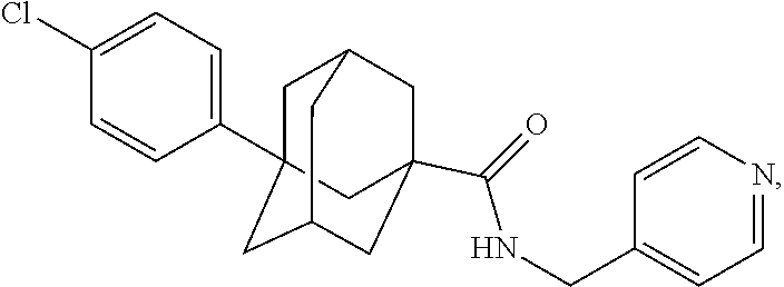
C12(C(=O)NCC3=CC=NC=C3)CC3CC(CC(C4=CC=C(Cl)C=C4)(C1)C3)C2
